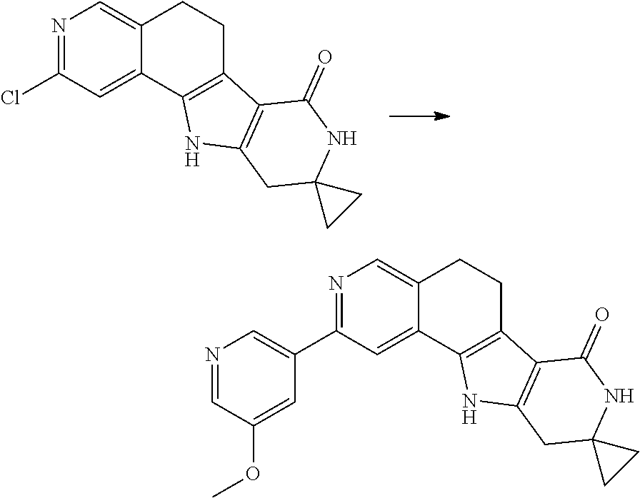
N1=C(Cl)C=C2C(=C1)CCC1=C2NC2=C1C(=O)NC1(C2)CC1.N1=C(C2=CN=CC(OC)=C2)C=C2C(=C1)CCC1=C2NC2=C1C(=O)NC1(C2)CC1
